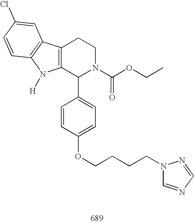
C12=C(C(C3=CC=C(OCCCCN4C=NC=N4)C=C3)N(C(OCC)=O)CC1)N([H])C1=C2C=C(Cl)C=C1
